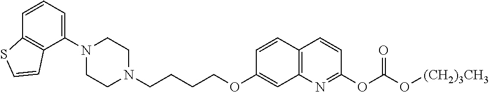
C1N(C2=CC=CC3=C2C=CS3)CCN(CCCCOC2=CC3=C(C=C2)C=CC(OC(O[(CH2)3CH3])=O)=N3)C1
